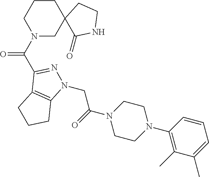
N1(CC(=O)N2CCN(C3=C(C)C(C)=CC=C3)CC2)N=C(C(=O)N2CC3(CCC2)C(=O)NCC3)C2=C1CCC2
